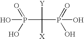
P(C(P(=O)(O)O)([Y])[X])(O)(=O)O
